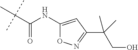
C(C(C)(C)C)(=O)NC1=CC(C(C)(CO)C)=NO1
